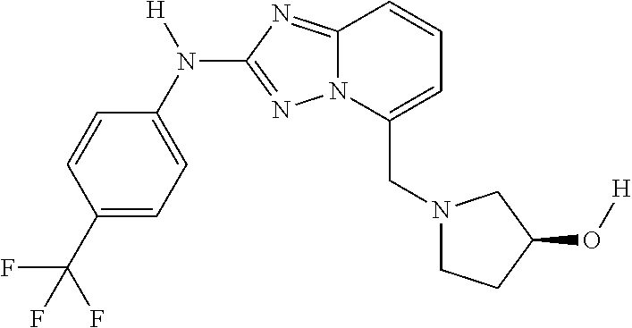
C1=CC(C(F)(F)F)=CC=C1N([H])C1=NN2C(=N1)C=CC=C2CN1CCC(O[H])C1
